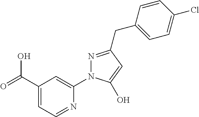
C(C1=CC=NC(N2N=C(CC3=CC=C(Cl)C=C3)C=C2O)=C1)(=O)O
